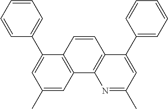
C1(C)=CC2=C(C(C3=CC=CC=C3)=C1)C=CC1=C2N=C(C)C=C1C1=CC=CC=C1
